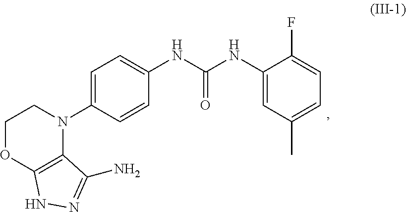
C1=C(N2CCOC3=C2C(N)=NN3)C=CC(NC(NC2=CC(C)=CC=C2F)=O)=C1
